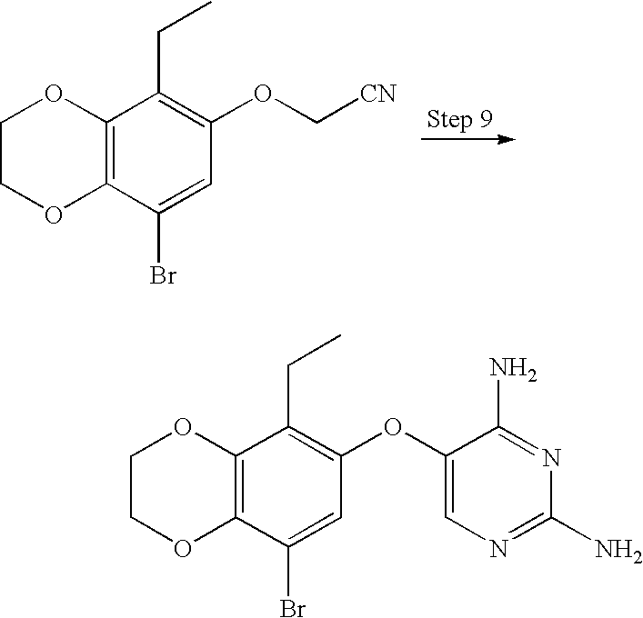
C12=C(C(Br)=CC(OC[CN])=C1CC)OCCO2.C12=C(C(Br)=CC(OC3=CN=C(N)N=C3N)=C1CC)OCCO2
